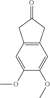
C1(OC)=CC2=C(C=C1OC)CC(=O)C2
